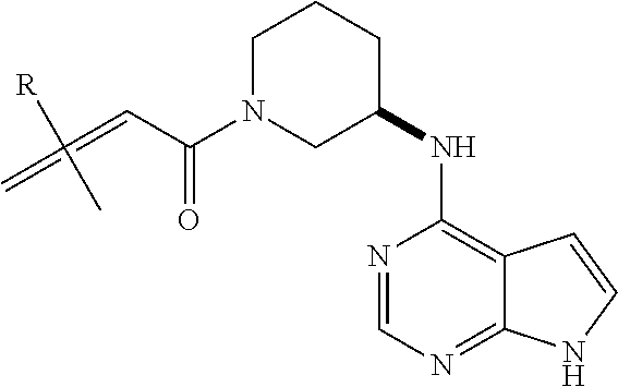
C1(NC2=C3C(=NC=N2)NC=C3)CN(C(C=C(=C)([R])C)=O)CCC1
